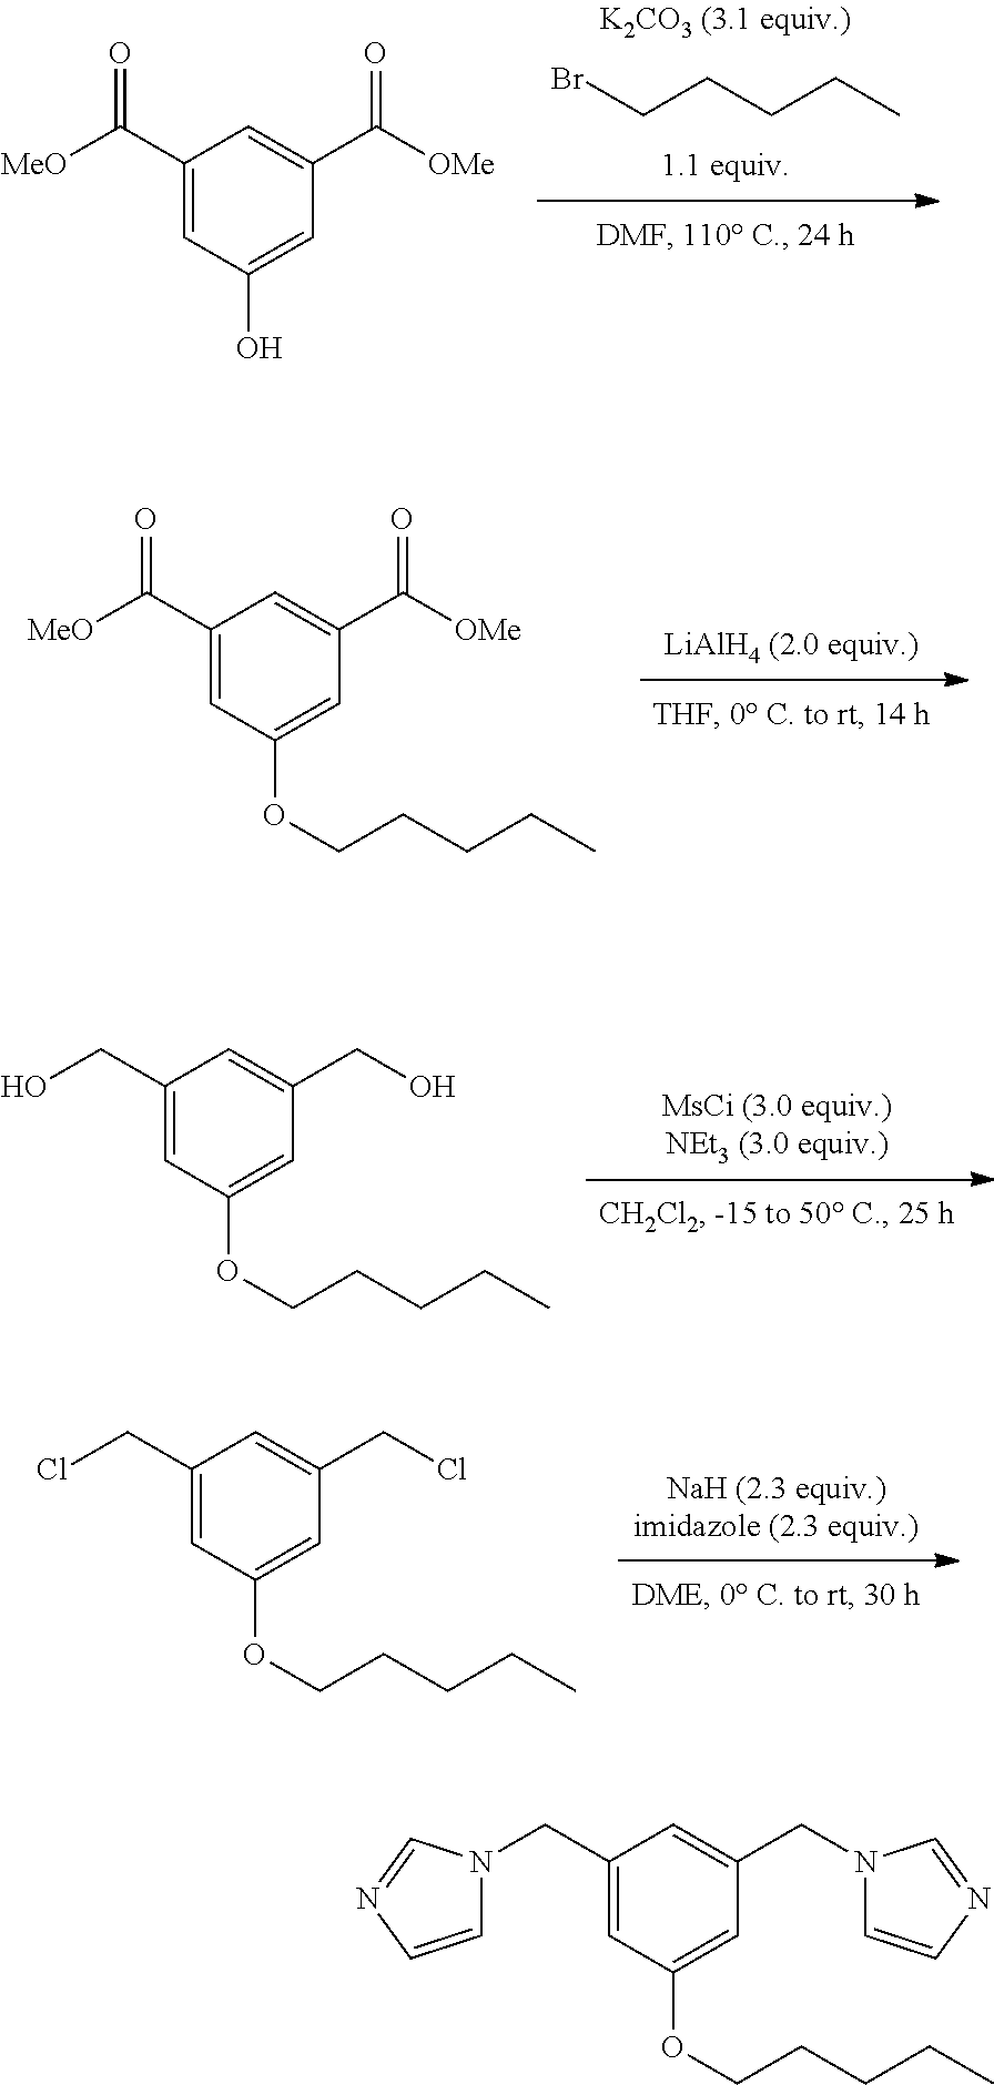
BrCCCCC.C1(C([MeO])=O)=CC(O)=CC(C([OMe])=O)=C1.C1(C([MeO])=O)=CC(OCCCCC)=CC(C([OMe])=O)=C1.C1(CO)=CC(OCCCCC)=CC(CO)=C1.C1(CCl)=CC(OCCCCC)=CC(CCl)=C1.C1(CN2C=CN=C2)=CC(OCCCCC)=CC(CN2C=CN=C2)=C1
